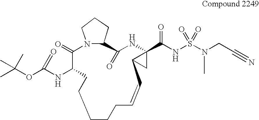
C1CCC=CC2CC2(C(NS(=O)(=O)N(CC#N)C)=O)NC(=O)C2CCCN2C(=O)C(NC(OC(C)(C)C)=O)CC1
